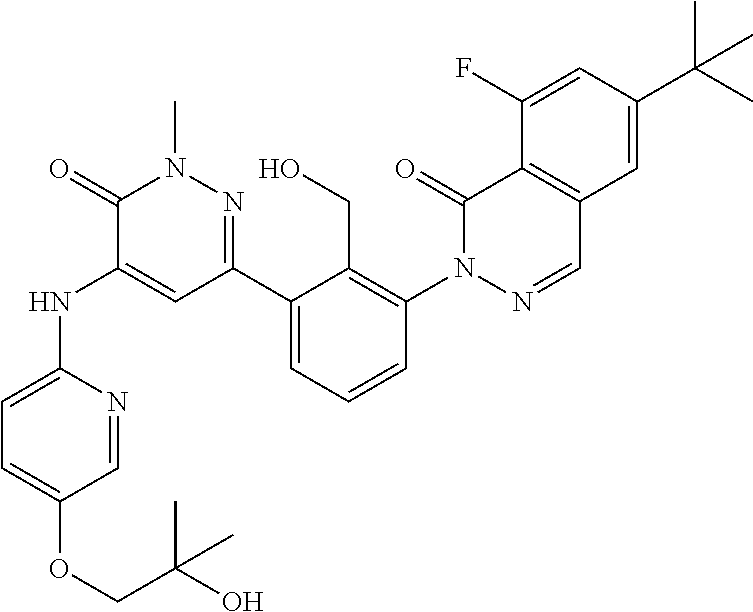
C1=NC(NC2=CC(C3=CC=CC(N4N=CC5=C(C4=O)C(F)=CC(C(C)(C)C)=C5)=C3CO)=NN(C)C2=O)=CC=C1OCC(O)(C)C
